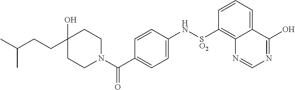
C1CN(C(C2=CC=C(N[SO2]C3=C4C(=CC=C3)C(O)=NC=N4)C=C2)=O)CCC1(O)CCC(C)C
